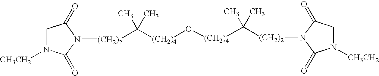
C([(CH2)4]O[(CH2)4]C(C)(C)[(CH2)2]N1C(=O)CN([CH3CH2])C1=O)(C)(C)[(CH2)2]N1C(=O)CN([CH3CH2])C1=O
